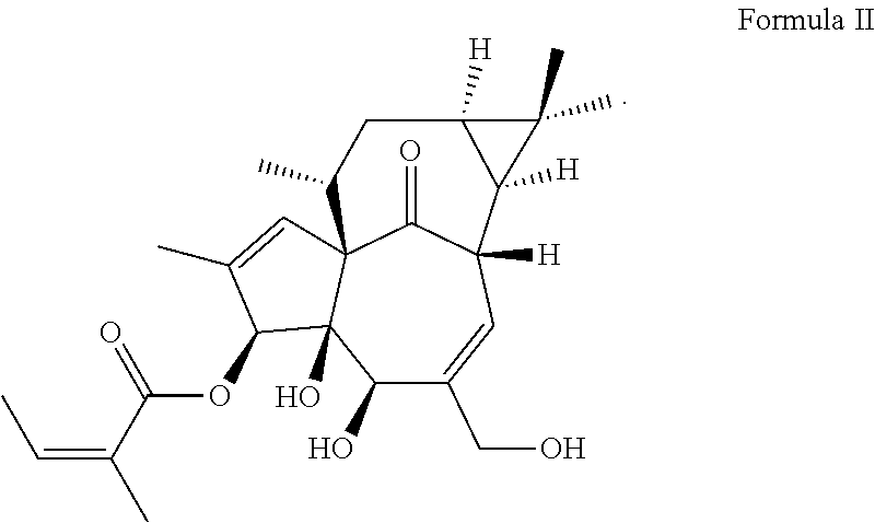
C1(O)C(CO)=CC2([H])C(=O)C3(C1(O)C(OC(C(C)=CC)=O)C(C)=C3)C(C)CC1([H])C2([H])C1(C)C
